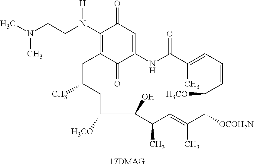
CN(C)CCN(C1=C2C(=O)C(=CC1=O)NC(=O)C(C)=CC=CC([H3CO])C([OCOH2N])C(C)=CC(C)C(O)C([H3CO])CC(C)C2)[H]
